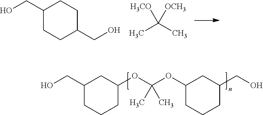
C1(CO)CCC(CO)CC1.CC(C)([H3CO])[OCH3].C1(CO)CCCC(OC(OC2CCCC(CO)C2)(C)C)C1
